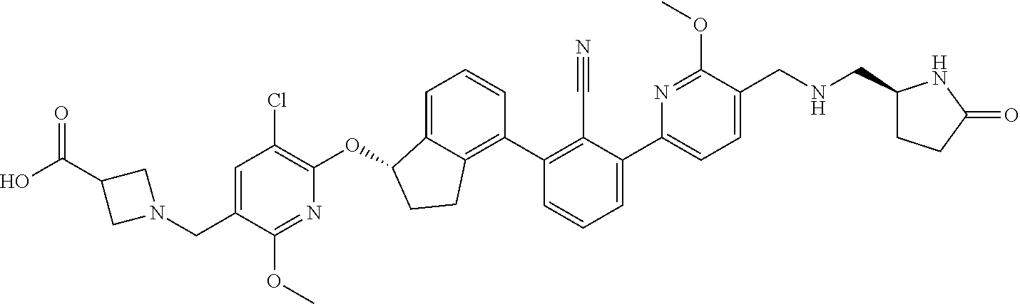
O(C1C2=CC=CC(C3=C(C#N)C(C4=CC=C(CNCC5CCC(=O)N5)C(OC)=N4)=CC=C3)=C2CC1)C1=C(Cl)C=C(CN2CC(C(O)=O)C2)C(OC)=N1
